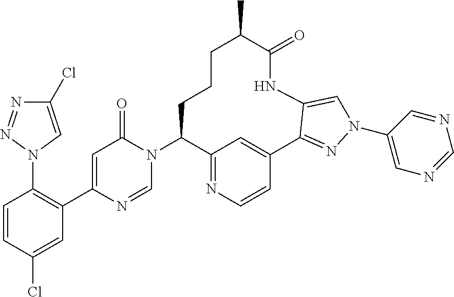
C1=CC(Cl)=CC(C2=CC(=O)N(C3C4=NC=CC(=C4)C4=NN(C5=CN=CN=C5)C=C4NC(=O)C(C)CCC3)C=N2)=C1N1C=C(Cl)N=N1
